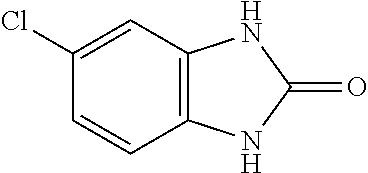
C12=C(NC(=O)N1)C=CC(Cl)=C2
